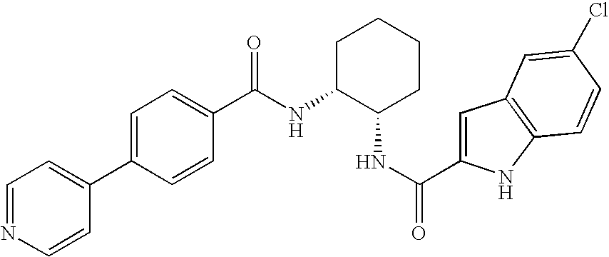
C1=NC=CC(C2=CC=C(C(NC3C(NC(=O)C4=CC5=C(N4)C=CC(Cl)=C5)CCCC3)=O)C=C2)=C1
